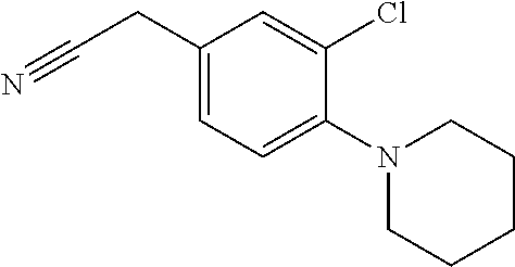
C1(CC#N)=CC=C(N2CCCCC2)C(Cl)=C1
